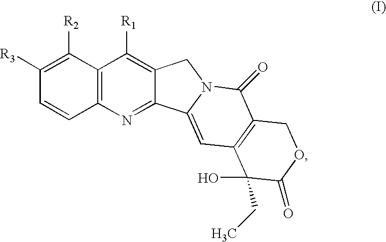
C12=C(N=C3C(=C1[R1])CN1C3=CC3=C(C1=O)COC(=O)C3(O)CC)C=CC([R3])=C2[R2]
